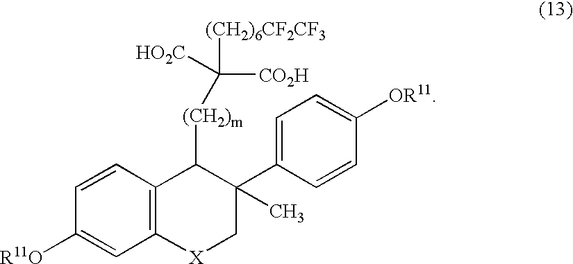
C12=C(C=CC([R11O])=C1)C([(CH2)m]C([CO2H])([(CH2)6CF2CF3])[HO2C])C(C1=CC=C([OR11])C=C1)(C)C[X]2
